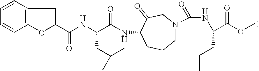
C1=CC2=C(C=C1)OC(C(NC(C(NC1CCCN(C(NC(C(=O)OC)CC(C)C)=O)CC1=O)=O)CC(C)C)=O)=C2
